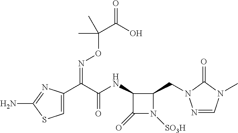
C1=C(C(C(NC2C(=O)N([SO3H])C2CN2N=CN(C)C2=O)=O)=NOC(C(=O)O)(C)C)N=C(N)S1
